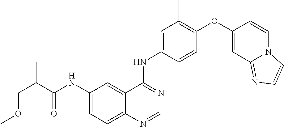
C12=CC=C(NC(C(COC)C)=O)C=C1C(NC1=CC(C)=C(OC3=CC4=NC=CN4C=C3)C=C1)=NC=N2
